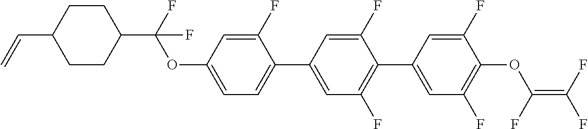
C(C1CCC(C(OC2=CC=C(C3=CC(F)=C(C4=CC(F)=C(OC(=C(F)F)F)C(F)=C4)C(F)=C3)C(F)=C2)(F)F)CC1)=C
